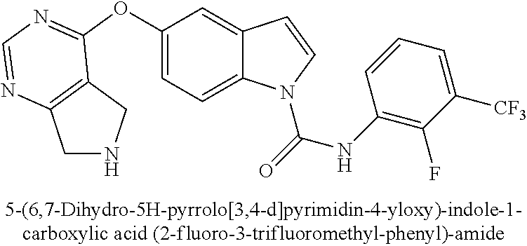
C1(OC2=NC=NC3=C2CNC3)=CC=C2C(=C1)C=CN2C(=O)NC1=C(F)C([CF3])=CC=C1
